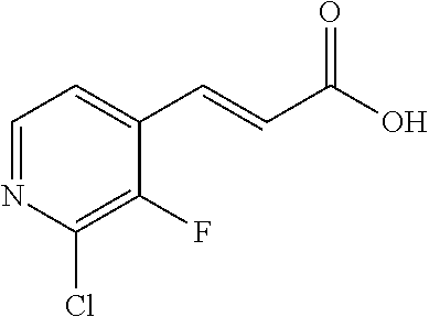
C1=NC(Cl)=C(F)C(C=CC(O)=O)=C1
